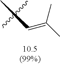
C(C)(C)=CC
